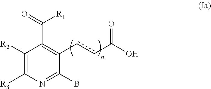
C1([R2])=C([R3])N=C(B)C(ccC(O)=O)=C1C(=O)[R1]
